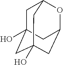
C1C2(O)CC3(O)CC(OC1C3)C2
